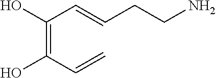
C(=C(C=C)O)(C=CCCN)O
